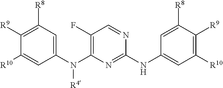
C1=C(N(C2=C(F)C=NC(NC3=CC([R10])=C([R9])C([R8])=C3)=N2)[R4])C=C([R10])C([R9])=C1[R8]
